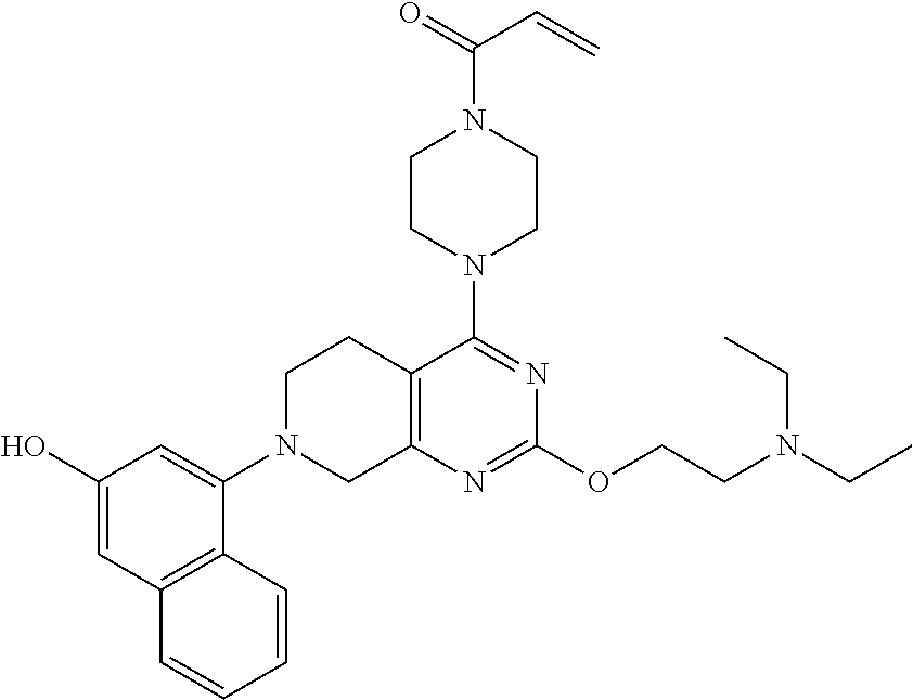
C12=C(N=C(OCCN(CC)CC)N=C1N1CCN(C(=O)C=C)CC1)CN(C1=CC(O)=CC3=C1C=CC=C3)CC2
